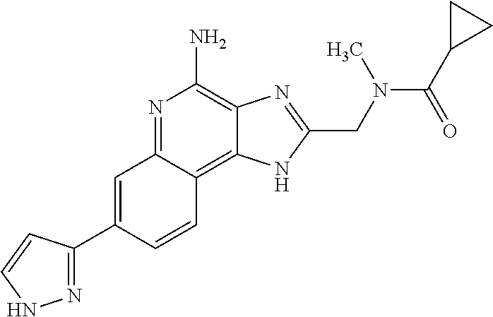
C1=C(C2=NNC=C2)C=CC2=C3C(=C(N)N=C12)N=C(CN(C(=O)C1CC1)C)N3
